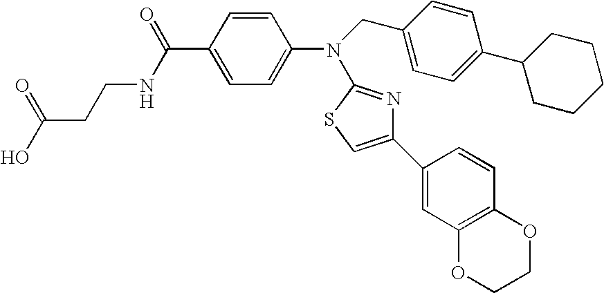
OC(CCNC(C1=CC=C(N(CC2=CC=C(C3CCCCC3)C=C2)C2=NC(C3=CC4=C(C=C3)OCCO4)=CS2)C=C1)=O)=O
